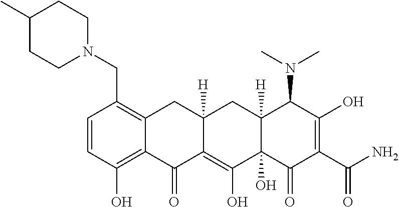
C1=CC(O)=C2C(=C1CN1CCC(C)CC1)CC1([H])C(=C(O)C3(O)C([H])(C1)C(N(C)C)C(O)=C(C(=O)N)C3=O)C2=O
